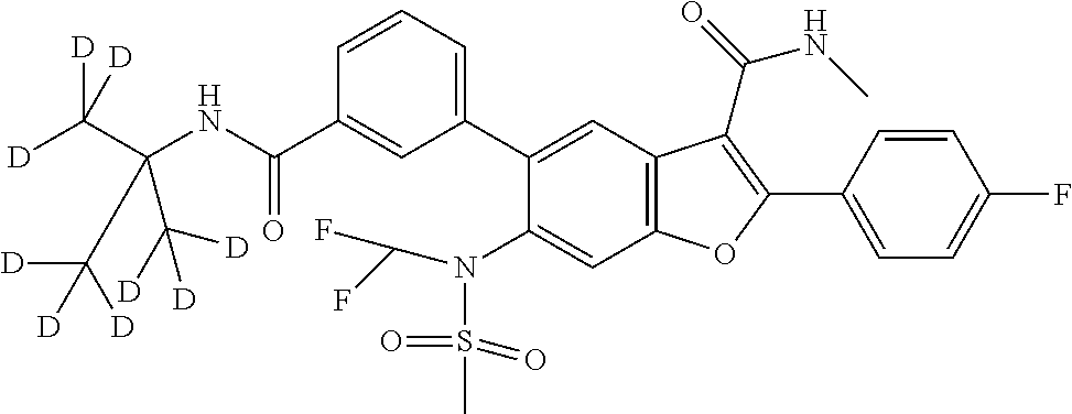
C1=CC=C(C2=CC3=C(C=C2N(S(C)(=O)=O)C(F)F)OC(C2=CC=C(F)C=C2)=C3C(NC)=O)C=C1C(NC(C([D])([D])[D])(C([D])([D])[D])C([D])([D])[D])=O
